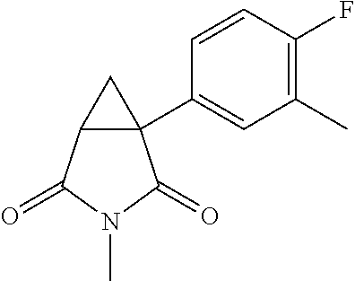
C1=CC(F)=C(C)C=C1C12C(C1)C(=O)N(C)C2=O
